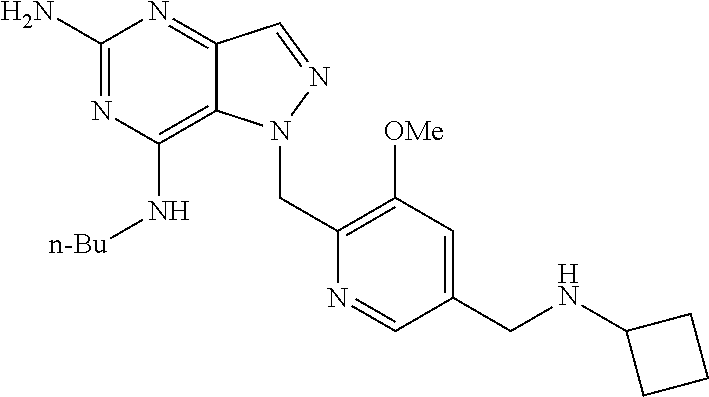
C1(N)=NC(N[n-Bu])=C2C(=N1)C=NN2CC1=C([OMe])C=C(CNC2CCC2)C=N1
